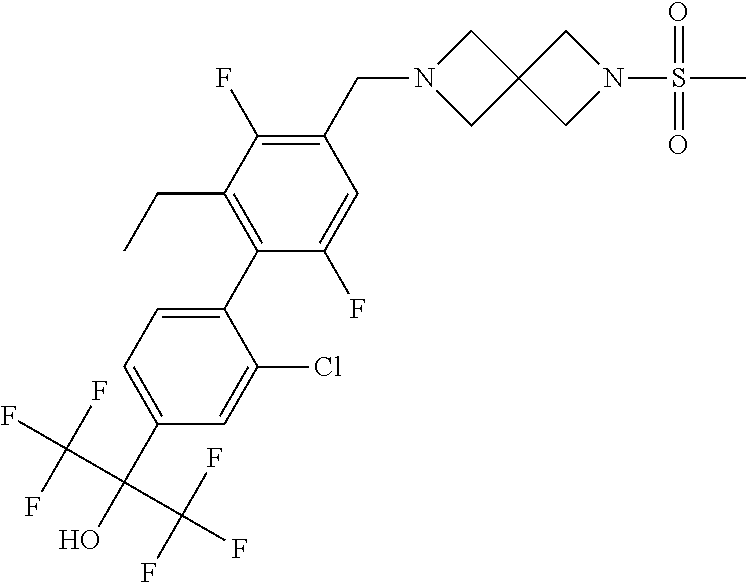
C1(C(O)(C(F)(F)F)C(F)(F)F)=CC=C(C2=C(CC)C(F)=C(CN3CC4(C3)CN(S(C)(=O)=O)C4)C=C2F)C(Cl)=C1
